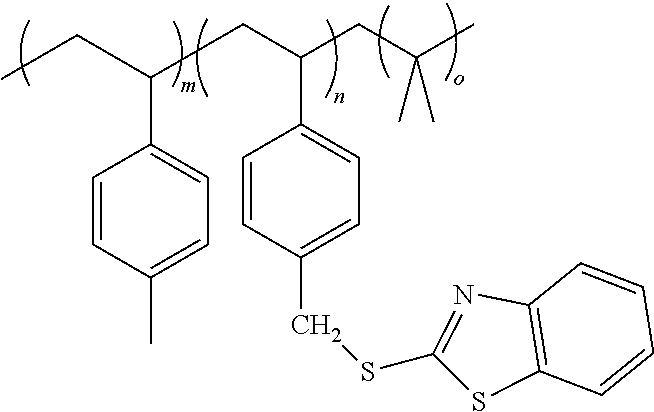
C(C(CC(C)(C)C)C1=CC=C(CSC2=NC3=C(S2)C=CC=C3)C=C1)CC(CC)C1=CC=C(C)C=C1
